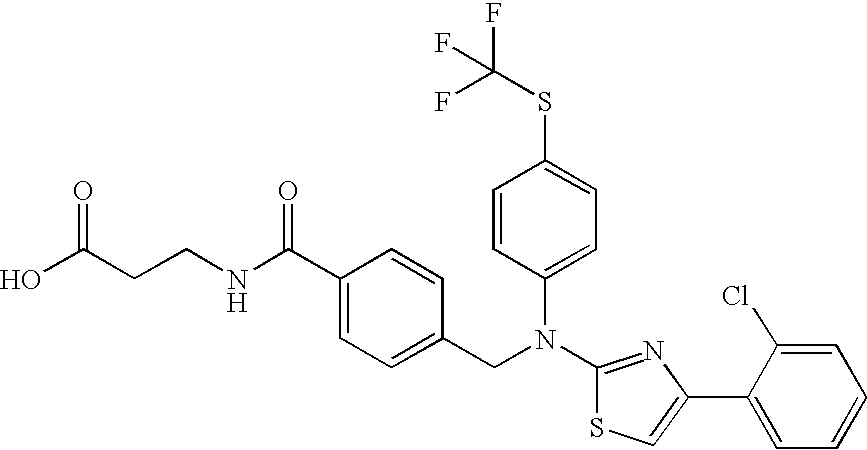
C1(C(NCCC(O)=O)=O)=CC=C(CN(C2=NC(C3=CC=CC=C3Cl)=CS2)C2=CC=C(SC(F)(F)F)C=C2)C=C1
